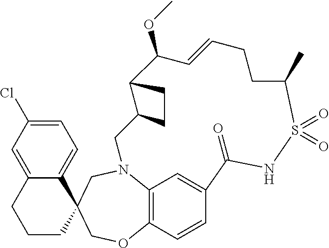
C1=C2C(=CC(Cl)=C1)CCCC21CN2C3=C(C=CC(=C3)C(=O)NS(=O)(=O)C(C)CCC=CC(OC)C3C(C2)CC3)OC1
